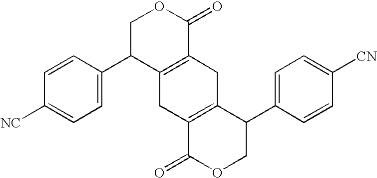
C12=C(CC3=C(C1)C(=O)OCC3C1=CC=C([CN])C=C1)C(=O)OCC2C1=CC=C([NC])C=C1
